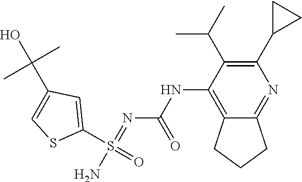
C1(S(=O)(N)=NC(NC2=C3C(=NC(C4CC4)=C2C(C)C)CCC3)=O)=CC(C(O)(C)C)=CS1
